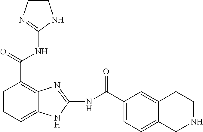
N(C(C1=C2C(=CC=C1)NC(NC(C1=CC=C3C(=C1)CCNC3)=O)=N2)=O)C1=NC=CN1
